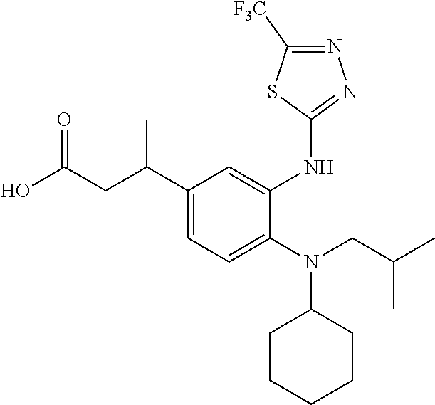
C1(C(CC(O)=O)C)=CC=C(N(CC(C)C)C2CCCCC2)C(NC2=NN=C([F3C])S2)=C1
